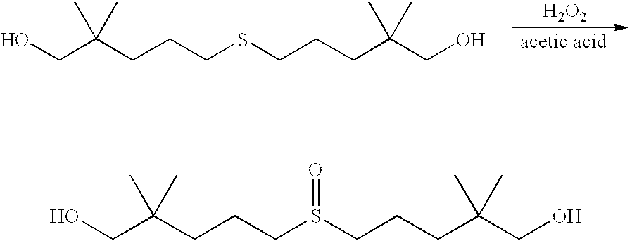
OCC(CCCS(CCCC(CO)(C)C)=O)(C)C.[H2O2].OCC(CCCSCCCC(CO)(C)C)(C)C
